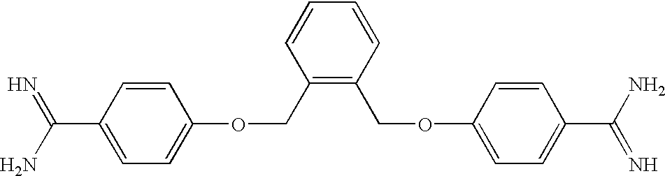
C1=CC(C(N)=N)=CC=C1OCC1=C(COC2=CC=C(C(N)=N)C=C2)C=CC=C1
